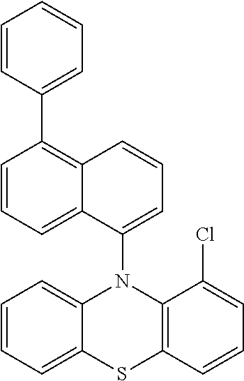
C1=CC=C2C(=C1)N(C1=CC=CC3=C(C4=CC=CC=C4)C=CC=C31)C1=C(C=CC=C1Cl)S2
